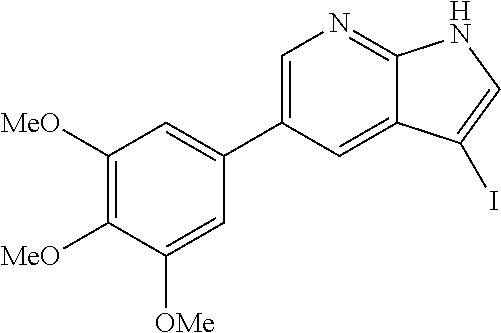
C1=C(C2=CC([MeO])=C([MeO])C([OMe])=C2)C=C2C(=N1)NC=C2I
